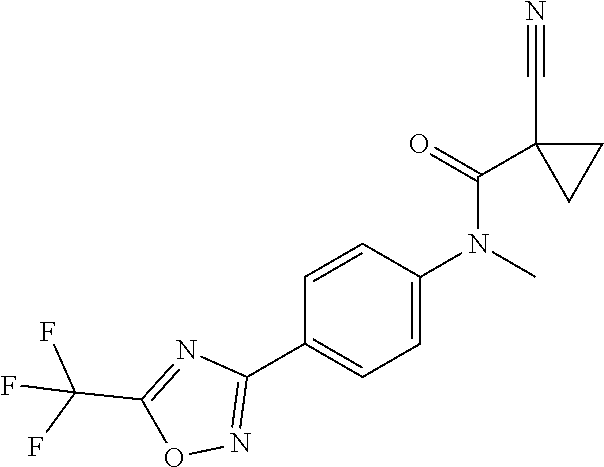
C1=CC(N(C)C(C2(C#N)CC2)=O)=CC=C1C1=NOC(C(F)(F)F)=N1
